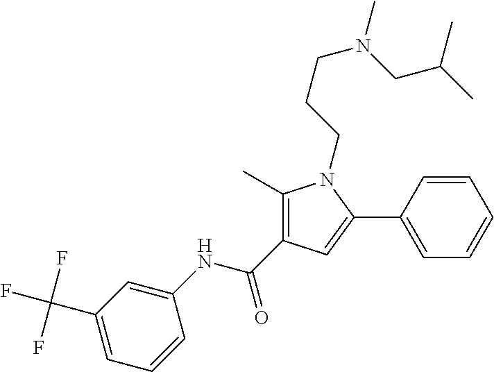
C1(C)=C(C(NC2=CC(C(F)(F)F)=CC=C2)=O)C=C(C2=CC=CC=C2)N1CCCN(CC(C)C)C
